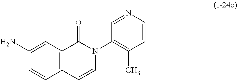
C12=C(C=C(N)C=C1)C(=O)N(C1=C(C)C=CN=C1)C=C2
